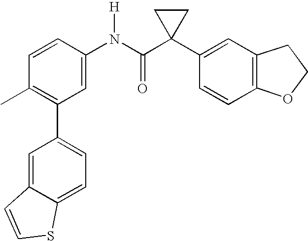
C1=CC(N(C(C2(C3=CC4=C(C=C3)OCC4)CC2)=O)[H])=CC(C2=CC=C3C(=C2)C=CS3)=C1C
